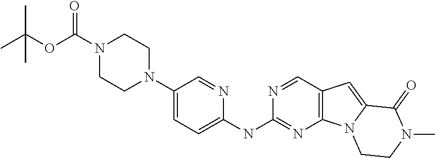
N1=CC2=C(N=C1NC1=CC=C(N3CCN(C(OC(C)(C)C)=O)CC3)C=N1)N1C(=C2)C(=O)N(C)CC1
